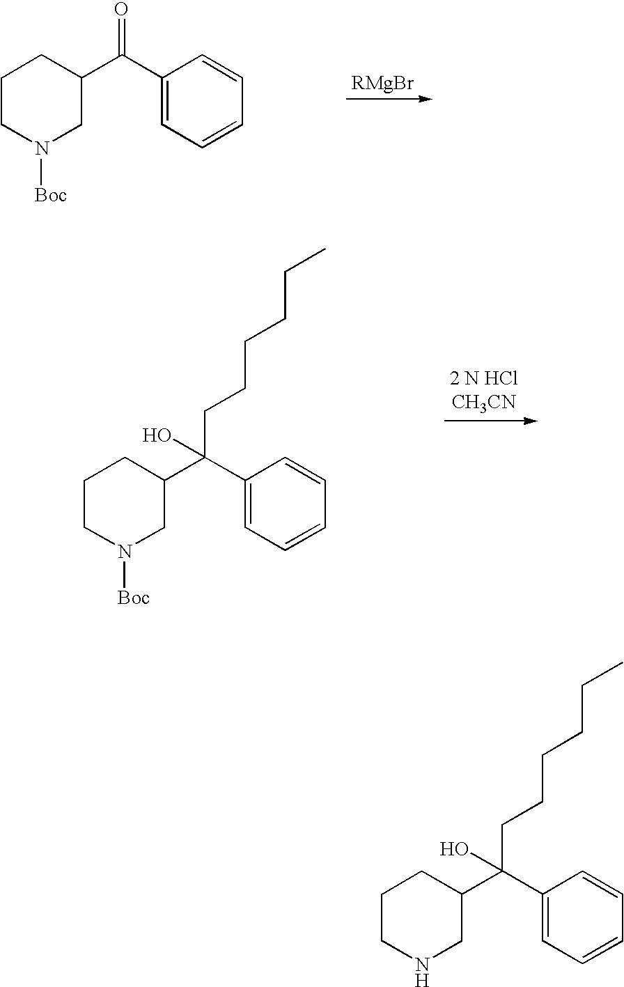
C1CN([Boc])CC(C(C2=CC=CC=C2)=O)C1.C1CN([Boc])CC(C(C2=CC=CC=C2)(O)CCCCCC)C1.C1CNCC(C(C2=CC=CC=C2)(O)CCCCCC)C1
